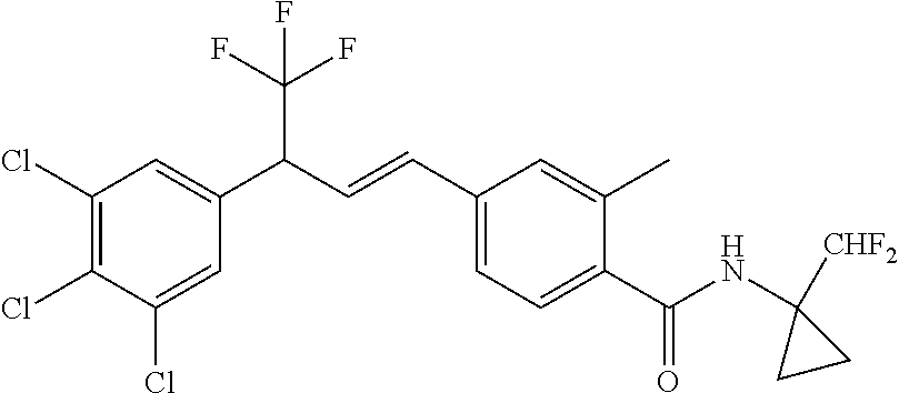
C1(Cl)=C(Cl)C(Cl)=CC(C(C=CC2=CC=C(C(=O)NC3([CHF2])CC3)C(C)=C2)C(F)(F)F)=C1
